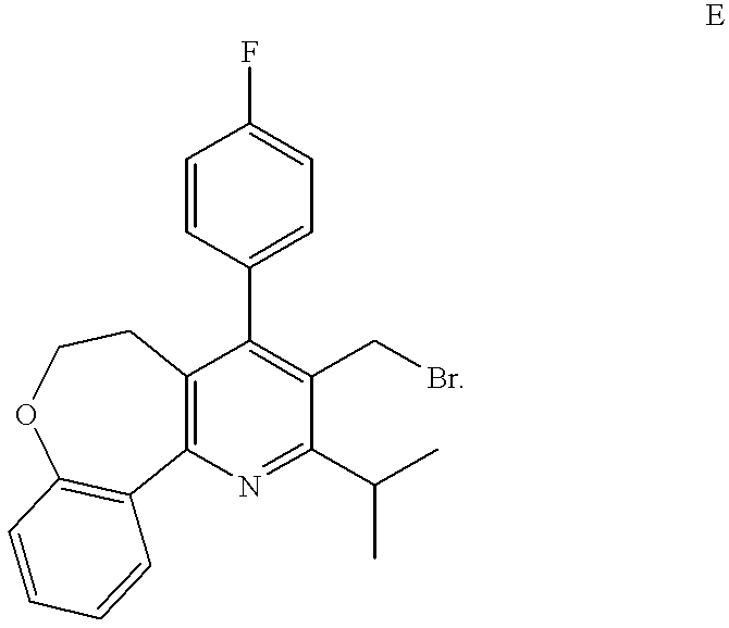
C1=CC(C2=C(CBr)C(C(C)C)=NC3=C2CCOC2=C3C=CC=C2)=CC=C1F
